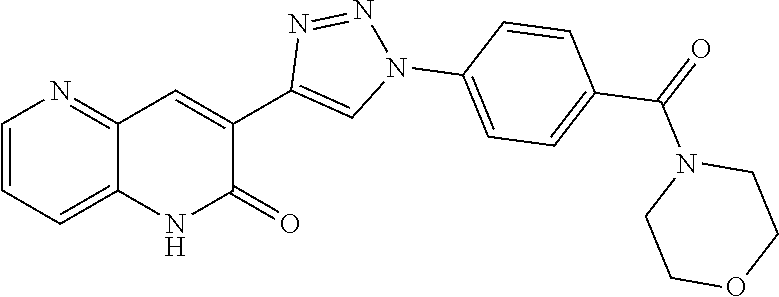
C1=CC=C2C(=N1)C=C(C1=CN(C3=CC=C(C(=O)N4CCOCC4)C=C3)N=N1)C(=O)N2
